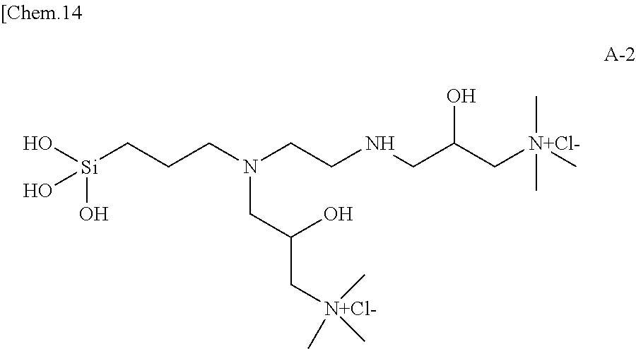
O[Si](CCCN(CCNCC(C[N+Cl-](C)(C)C)O)CC(O)C[N+Cl-](C)(C)C)(O)O
